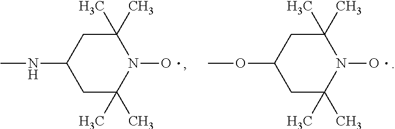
C1(C)(C)CC(NC)CC(C)(C)N1O.C1(C)(C)CC(OC)CC(C)(C)N1O
